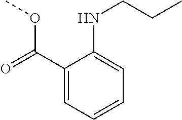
C1(C(=O)OC)=CC=CC=C1NCCC
